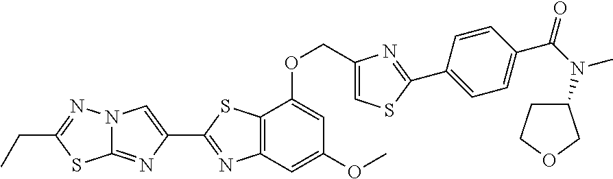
C1(C2=NC3=C(S2)C(OCC2=CSC(C4=CC=C(C(N(C5CCOC5)C)=O)C=C4)=N2)=CC(OC)=C3)=CN2C(=N1)SC(CC)=N2
